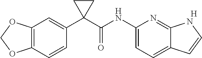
C12=C(C=CC(C3(C(NC4=CC=C5C(=N4)NC=C5)=O)CC3)=C1)OCO2.[H]
